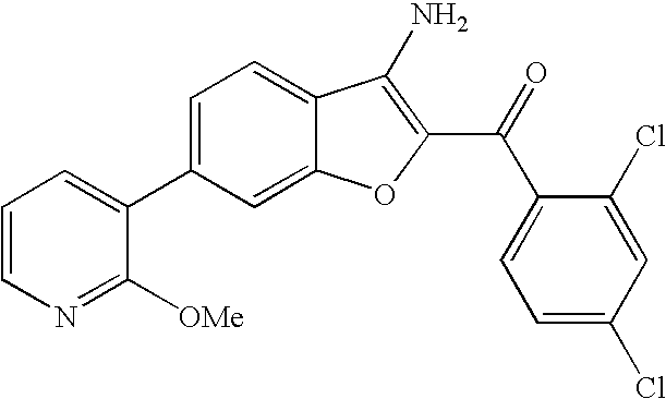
C1=CN=C([OMe])C(C2=CC=C3C(=C2)OC(C(C2=CC=C(Cl)C=C2Cl)=O)=C3N)=C1
